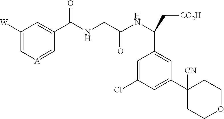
C1([W])=C[A]=CC(C(NCC(NC(C[CO2H])C2=CC(C3([CN])CCOCC3)=CC(Cl)=C2)=O)=O)=C1
